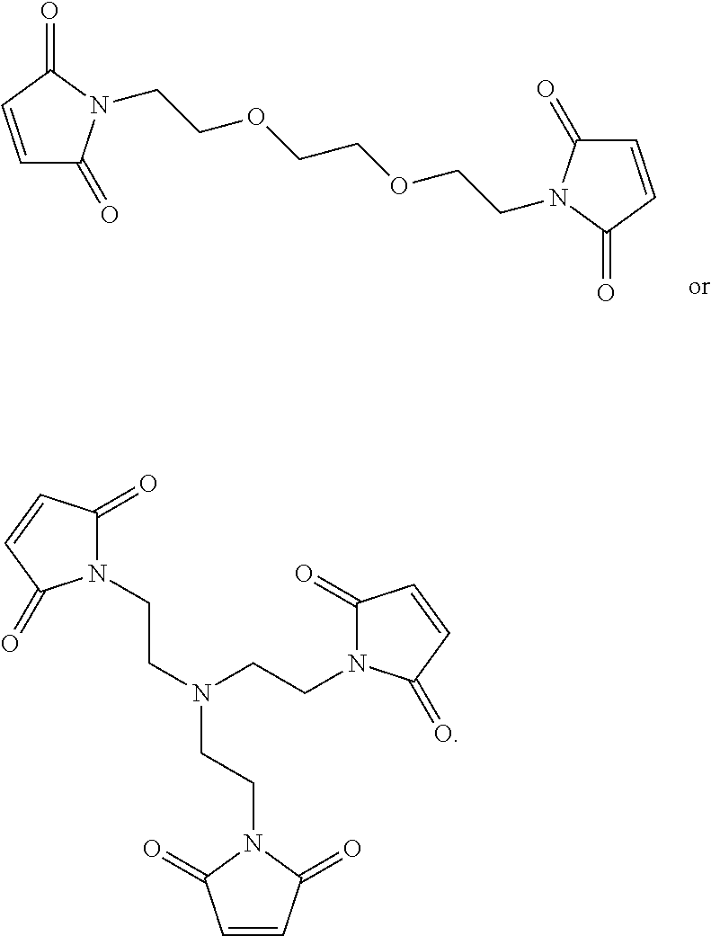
C1=CC(=O)N(CCOCCOCCN2C(=O)C=CC2=O)C1=O.N1(CCN(CCN2C(=O)C=CC2=O)CCN2C(=O)C=CC2=O)C(=O)C=CC1=O
